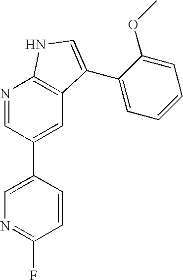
C1=CC(C2=CC3=C(N=C2)NC=C3C2=CC=CC=C2OC)=CN=C1F
